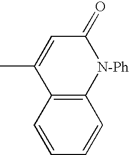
C12=C(C=CC=C1)C(C)=CC(=O)[N-Ph]2
